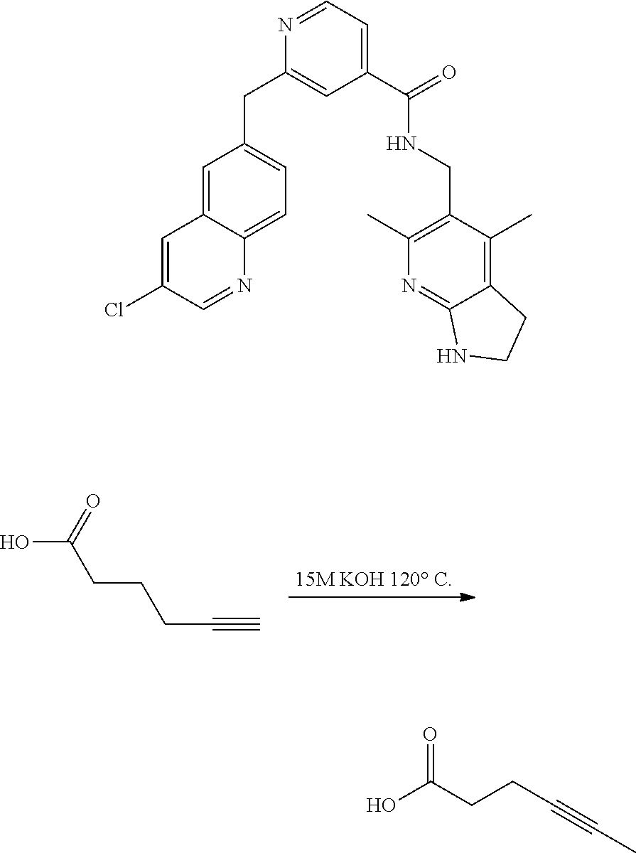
OC(=O)CCCC#C.C1=C(Cl)C=NC2=CC=C(CC3=CC(C(NCC4=C(C)N=C5C(=C4C)CCN5)=O)=CC=N3)C=C12.OC(CCC#CC)=O
